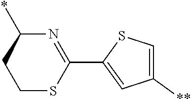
C1([**])=CSC(C2=NC(*)CCS2)=C1
